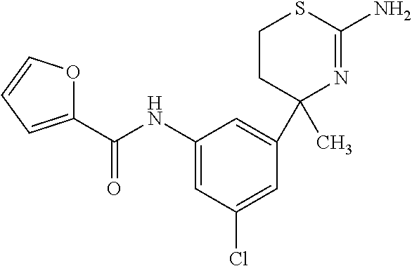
C1CC(C)(C2=CC(NC(C3=CC=CO3)=O)=CC(Cl)=C2)N=C(N)S1
